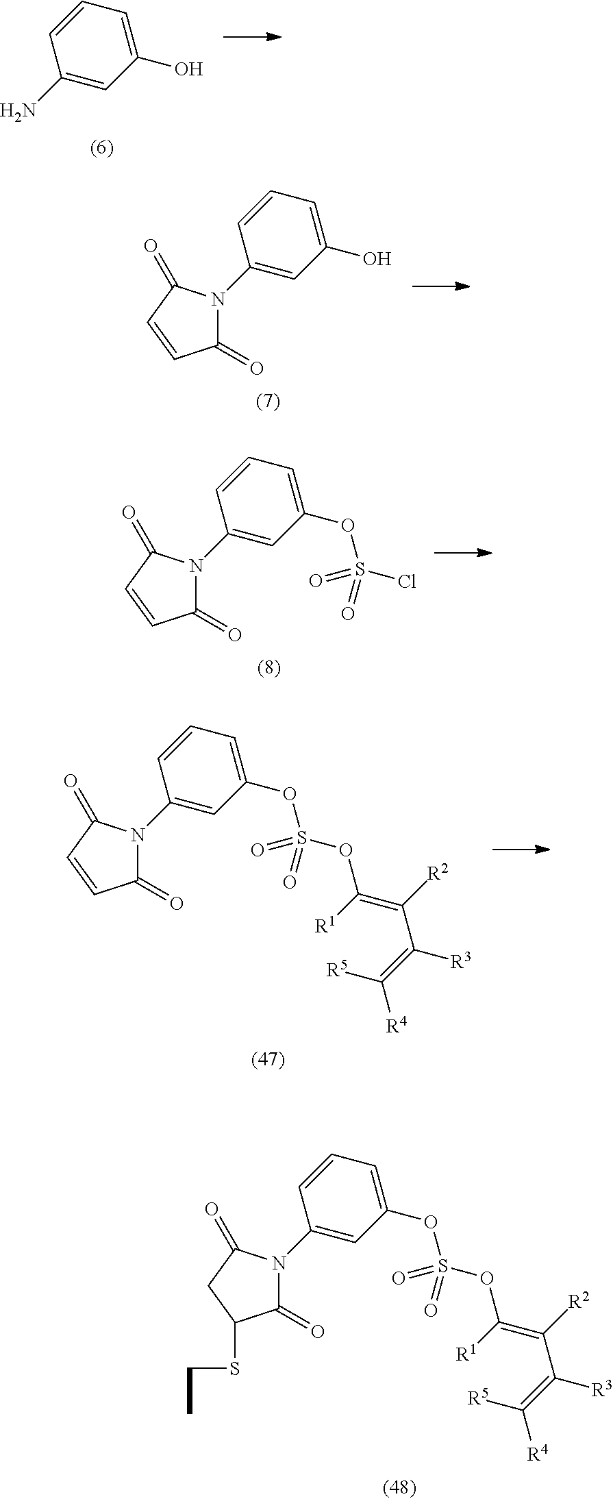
C1=CC=C(O)C=C1N.C1=CC=C(O)C=C1N1C(=O)C=CC1=O.C1=CC=C(OS(=O)(Cl)=O)C=C1N1C(=O)C=CC1=O.C1=CC=C(OS(=O)(OC(=C([R2])C(=C([R5])[R4])[R3])[R1])=O)C=C1N1C(=O)C=CC1=O.C1=CC=C(OS(=O)(OC(=C([R2])C(=C([R5])[R4])[R3])[R1])=O)C=C1N1C(=O)C(SCC)CC1=O
